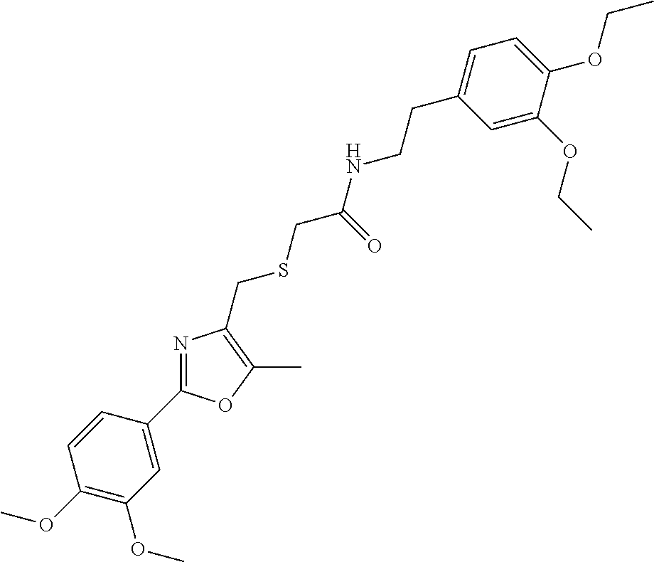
C1(OC)=C(OC)C=C(C2=NC(CSCC(=O)NCCC3=CC=C(OCC)C(OCC)=C3)=C(C)O2)C=C1
